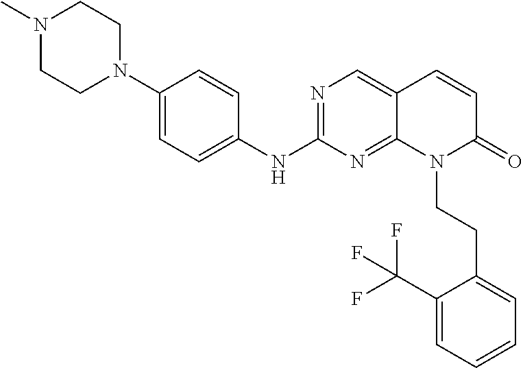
C1(N2CCN(C)CC2)=CC=C(NC2=NC=C3C(=N2)N(CCC2=CC=CC=C2C(F)(F)F)C(=O)C=C3)C=C1
